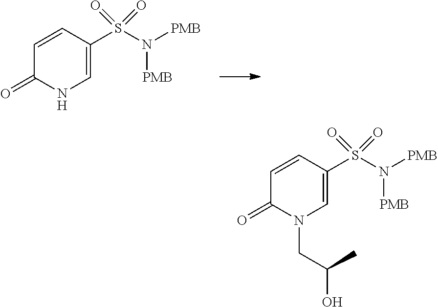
C1=CC(S(N([PMB])[PMB])(=O)=O)=CNC1=O.C1=CC(S(N([PMB])[PMB])(=O)=O)=CN(CC(O)C)C1=O
